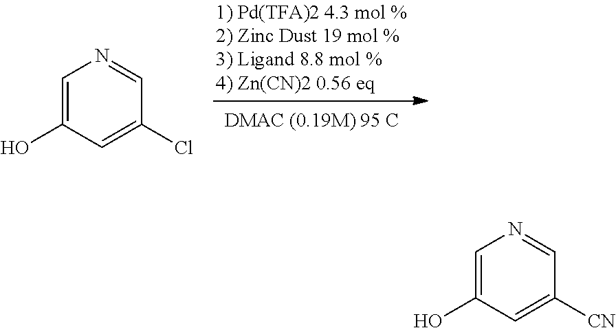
C1=C(O)C=C(Cl)C=N1.C1=C(O)C=C([CN])C=N1
